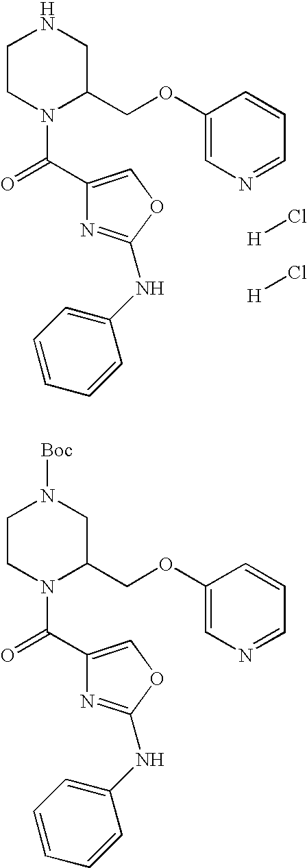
C1CN(C(=O)C2=COC(NC3=CC=CC=C3)=N2)C(COC2=CN=CC=C2)CN1.[H]Cl.[H]Cl.C1CN(C(=O)C2=COC(NC3=CC=CC=C3)=N2)C(COC2=CN=CC=C2)CN1[Boc]
